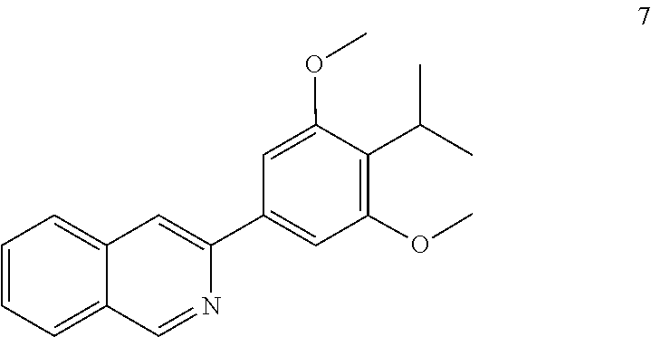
C1=C(C2=CC3=CC=CC=C3C=N2)C=C(OC)C(C(C)C)=C1OC
